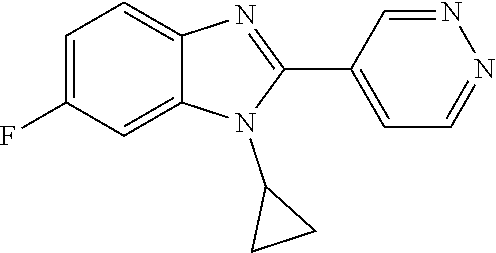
C1=C(F)C=C2C(=C1)N=C(C1=CC=NN=C1)N2C1CC1
